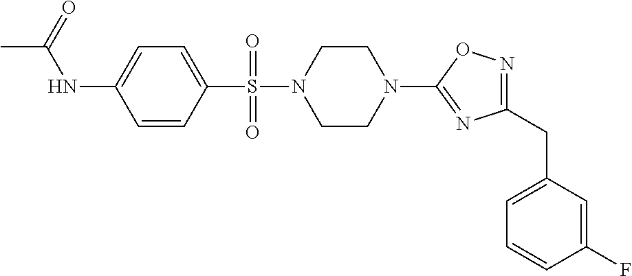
N1=C(CC2=CC=CC(F)=C2)N=C(N2CCN(S(=O)(C3=CC=C(NC(C)=O)C=C3)=O)CC2)O1
